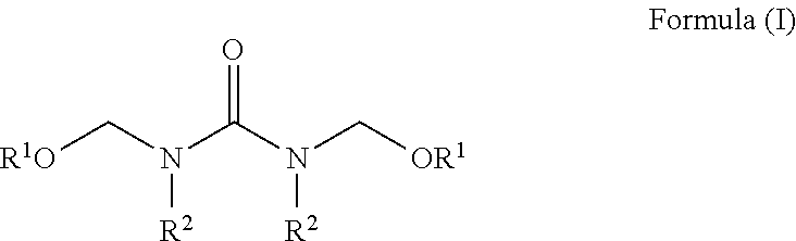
[R1O]CN(C(N(C[OR1])[R2])=O)[R2]
